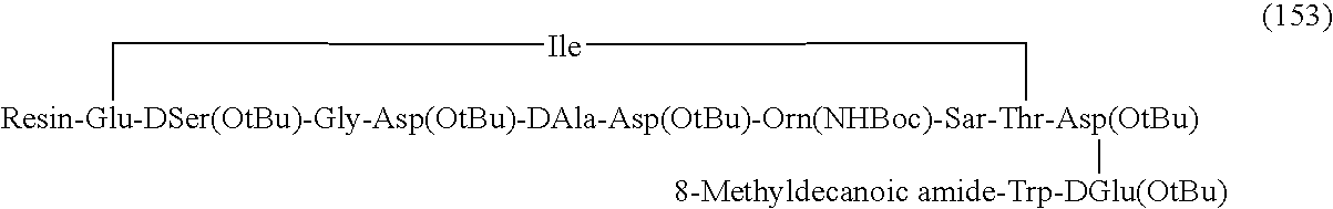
[Resin-Glu-DSer(OtBu)-Gly-Asp(OtBu)-DAla-Asp(OtBu)-Orn(NHBoc)-Sar-Thr-Asp(OtBu)]1([8-Methyldecanoic amide-Trp-DGlu(OtBu)])C[Ile]C1
